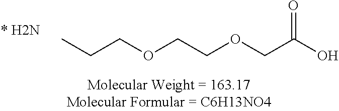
CCCOCCOCC(O)=O
